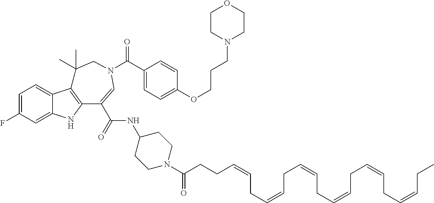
C1=C(F)C=C2C(=C1)C1=C(N2)C(C(NC2CCN(C(CCC=CCC=CCC=CCC=CCC=CCC=CCC)=O)CC2)=O)=CN(C(=O)C2=CC=C(OCCCN3CCOCC3)C=C2)CC1(C)C
